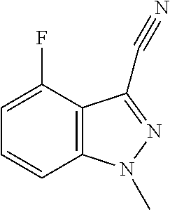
C1=C(F)C2=C(C=C1)N(C)N=C2C#N
